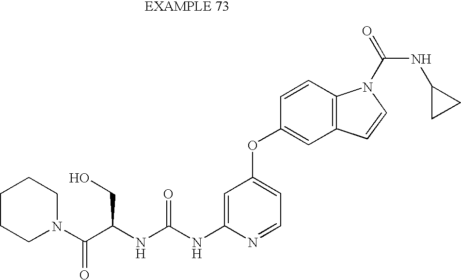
C1=C(NC(NC(C(N2CCCCC2)=O)CO)=O)N=CC=C1OC1=CC2=C(C=C1)N(C(=O)NC1CC1)C=C2
